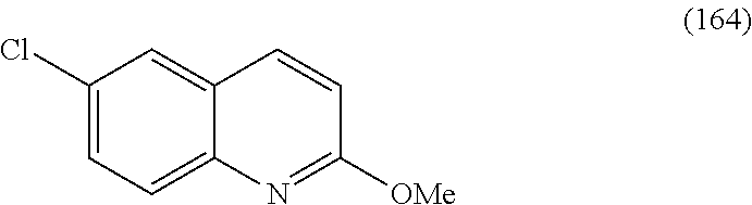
C1(Cl)=CC=C2C(=C1)C=CC([OMe])=N2
